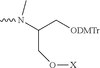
CN(C)C(C[ODMTr])CO[X]
